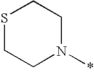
S1CCN(*)CC1
